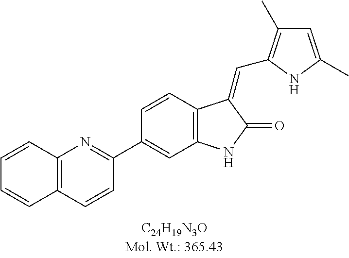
C1=CC2=C(C=C1C1=NC3=C(C=C1)C=CC=C3)NC(=O)C2=CC1=C(C)C=C(C)N1
